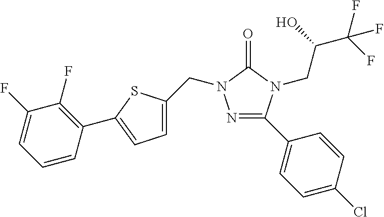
N1=C(C2=CC=C(Cl)C=C2)N(CC(C(F)(F)F)O)C(=O)N1CC1=CC=C(C2=C(F)C(F)=CC=C2)S1
